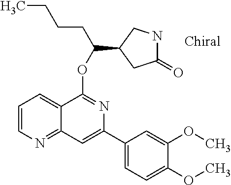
C1(C2=CC3=NC=CC=C3C(OC(CCCC)C3CC(=O)NC3)=N2)=CC=C(OC)C(OC)=C1
